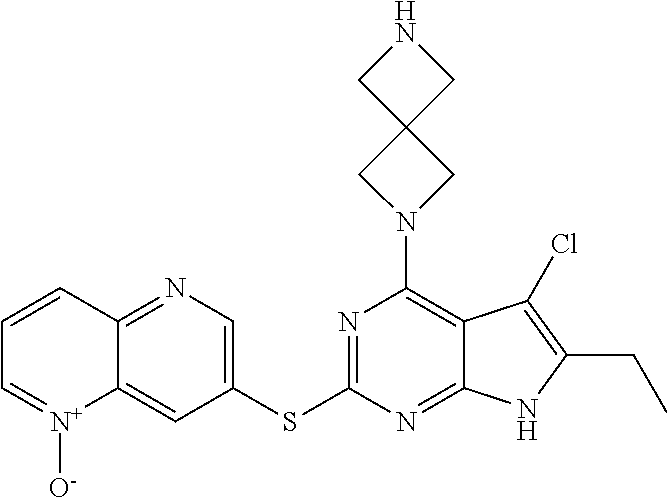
N1=C(SC2=CN=C3C(=C2)[N+]([O-])=CC=C3)N=C2C(=C1N1CC3(C1)CNC3)C(Cl)=C(CC)N2
